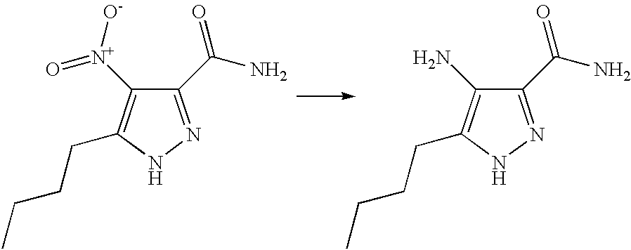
N1N=C(C(=O)N)C(N)=C1CCCC.N1N=C(C(=O)N)C([N+](=O)[O-])=C1CCCC
